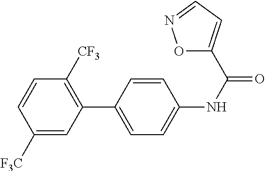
C1(C2=CC=C(NC(=O)C3=CC=NO3)C=C2)=C([CF3])C=CC([F3C])=C1
